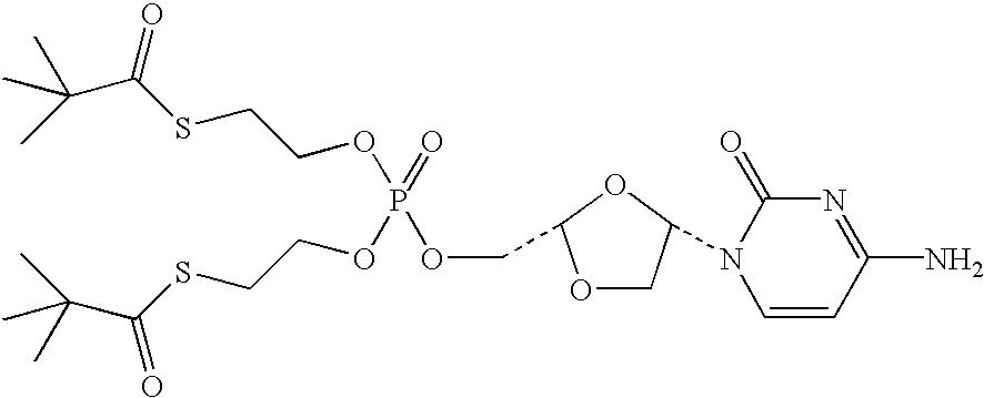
O(CC1OCC(N2C=CC(N)=NC2=O)O1)P(OCCSC(C(C)(C)C)=O)(OCCSC(C(C)(C)C)=O)=O
